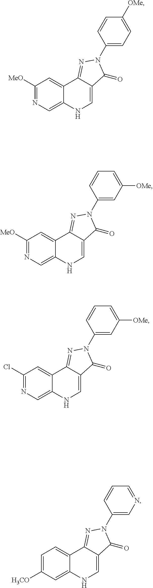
C1=C([H3CO])C=C2C(=C1)C1=NN(C3=CN=CC=C3)C(=O)C1=CN2.C1([MeO])=NC=C2C(=C1)C1=NN(C3=CC=C([OMe])C=C3)C(=O)C1=CN2.C1([MeO])=NC=C2C(=C1)C1=NN(C3=CC([OMe])=CC=C3)C(=O)C1=CN2.C1(Cl)=NC=C2C(=C1)C1=NN(C3=CC([OMe])=CC=C3)C(=O)C1=CN2
